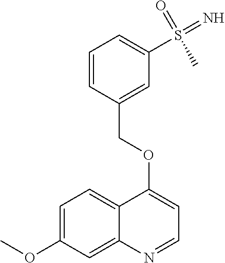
C1=C(OC)C=C2C(=C1)C(OCC1=CC(S(=N)(=O)C)=CC=C1)=CC=N2
